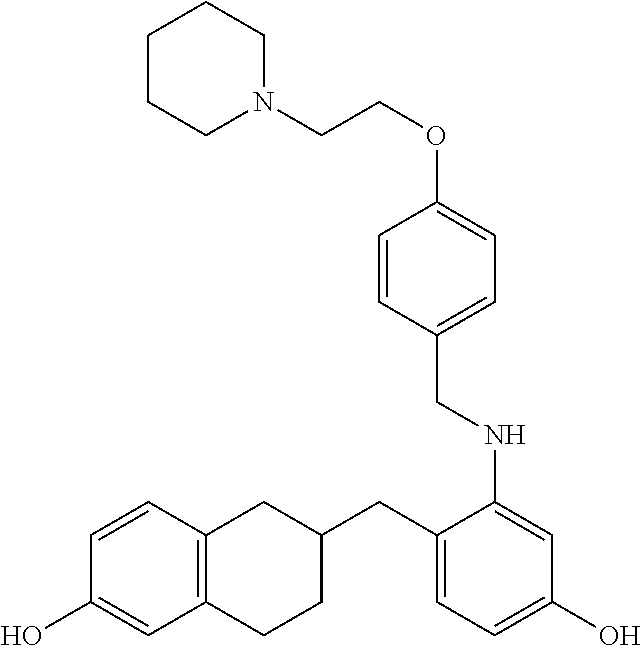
C1CCN(CCOC2=CC=C(CNC3=CC(O)=CC=C3CC3CC4=C(CC3)C=C(O)C=C4)C=C2)CC1
